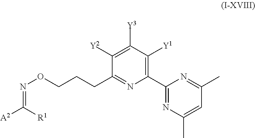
C1(C2=NC(C)=CC(C)=N2)=C([Y1])C([Y3])=C([Y2])C(CCCON=C([A2])[R1])=N1
